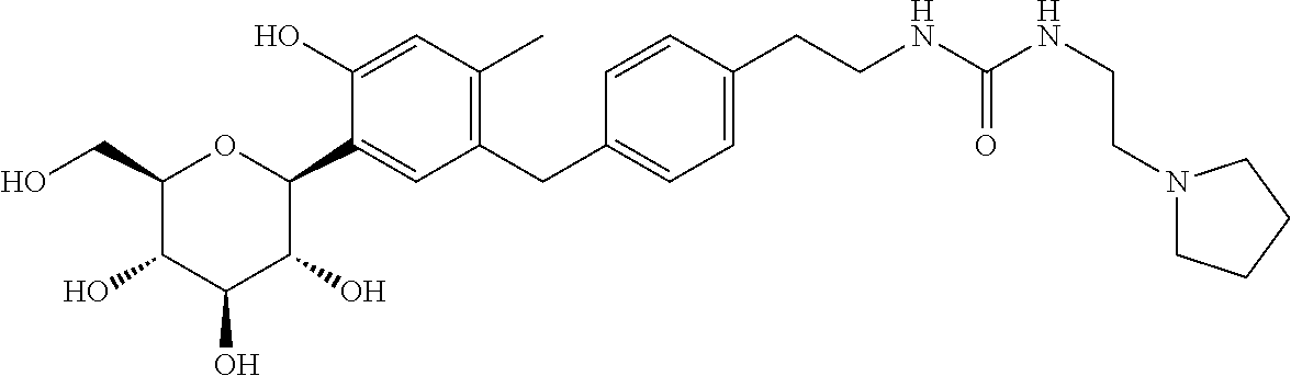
C1(CO)C(O)C(O)C(O)C(C2=CC(CC3=CC=C(CCNC(NCCN4CCCC4)=O)C=C3)=C(C)C=C2O)O1
